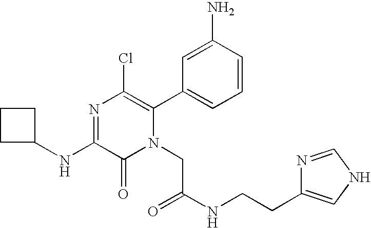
C1(NC2CCC2)=NC(Cl)=C(C2=CC=CC(N)=C2)N(CC(NCCC2=CNC=N2)=O)C1=O
